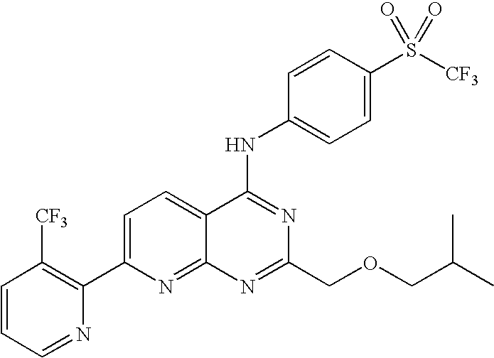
C1=CC=NC(C2=CC=C3C(=N2)N=C(COCC(C)C)N=C3NC2=CC=C(S([CF3])(=O)=O)C=C2)=C1[CF3]
